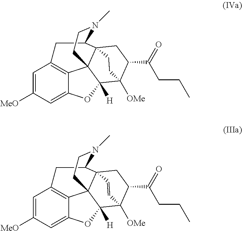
C1=C([MeO])C=C2C3=C1CC1C45C3(C([H])(O2)C([OMe])(C(C(=O)CCC)C4)CC5)CCN1C.C1=C([MeO])C=C2C3=C1CC1C45C3(C([H])(O2)C([OMe])(C(C(=O)CCC)C4)C=C5)CCN1C
